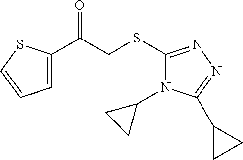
C1=C(C(CSC2=NN=C(C3CC3)N2C2CC2)=O)SC=C1
